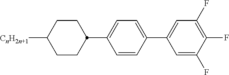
C1([CnH2n+1])CCC(C2=CC=C(C3=CC(F)=C(F)C(F)=C3)C=C2)CC1
